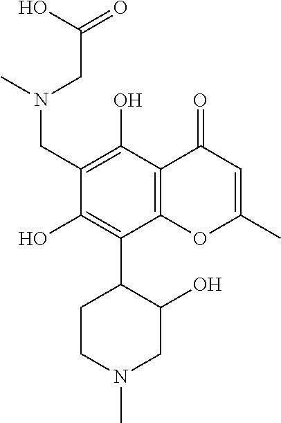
C1(CN(C)CC(O)=O)=C(O)C2=C(C(C3CCN(C)CC3O)=C1O)OC(C)=CC2=O
